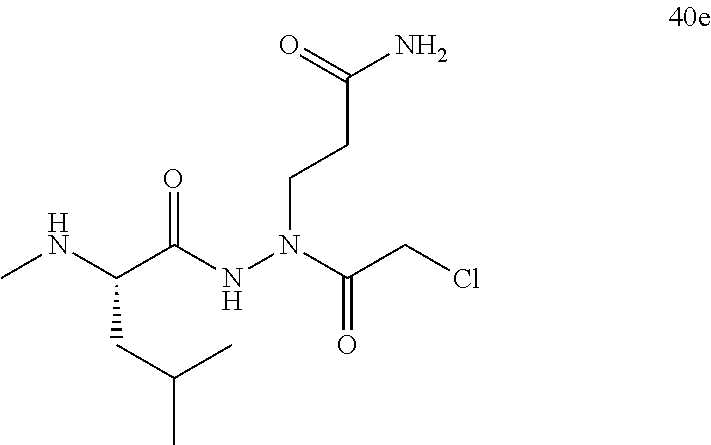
C(C(NN(CCC(N)=O)C(CCl)=O)=O)(NC)CC(C)C
